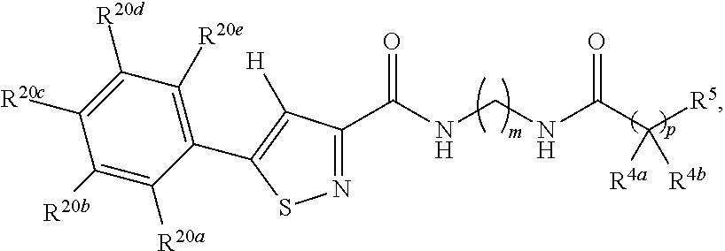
N1=C(C(NCNC(C([R5])([R4a])[R4b])=O)=O)C([H])=C(C2=C([R20e])C([R20d])=C([R20c])C([R20b])=C2[R20a])S1
